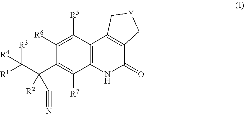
C1([R6])=C([R5])C2=C(C([R7])=C1C(C([R1])([R3])[R4])([R2])C#N)NC(=O)C1=C2C[Y]C1
